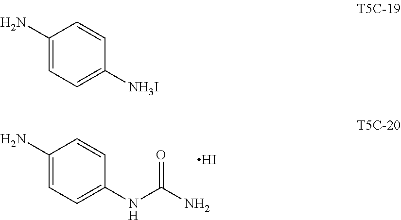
C1(N)=CC=C(NC(=O)N)C=C1.I.C1(N)=CC=C([NH3I])C=C1
